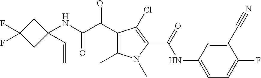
C1(C)=C(C(=O)C(=O)NC2(C=C)CC(F)(F)C2)C(Cl)=C(C(NC2=CC=C(F)C(C#N)=C2)=O)N1C
